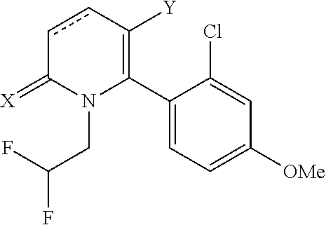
C1(C2=C([Y])ccC(=[X])N2CC(F)F)=CC=C([OMe])C=C1Cl
